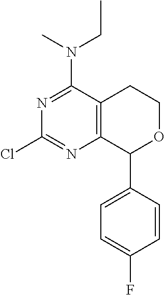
C1=C(C2OCCC3=C2N=C(Cl)N=C3N(CC)C)C=CC(F)=C1
